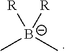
C[B-](C)([R])[R]
